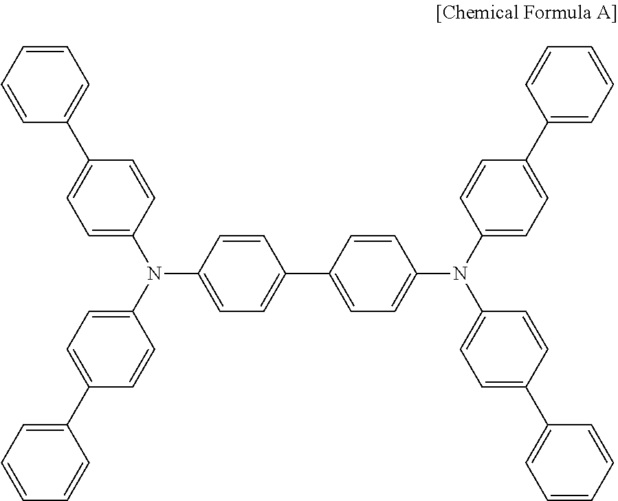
C1(N(C2=CC=C(C3=CC=CC=C3)C=C2)C2=CC=C(C3=CC=CC=C3)C=C2)=CC=C(C2=CC=C(N(C3=CC=C(C4=CC=CC=C4)C=C3)C3=CC=C(C4=CC=CC=C4)C=C3)C=C2)C=C1
